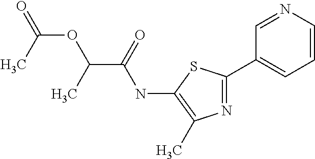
C(OC(C)C(=O)NC1=C(C)N=C(C2=CC=CN=C2)S1)(C)=O
